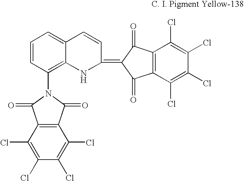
C12=C(C(Cl)=C(Cl)C(Cl)=C1Cl)C(=O)C(=C1NC3=C(N4C(=O)C5=C(C4=O)C(Cl)=C(Cl)C(Cl)=C5Cl)C=CC=C3C=C1)C2=O
